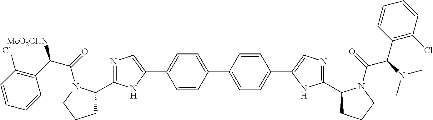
C1=CC(C2=CC=C(C3=CN=C(C4CCCN4C(=O)C(N(C)C)C4=C(Cl)C=CC=C4)N3)C=C2)=CC=C1C1=CN=C(C2CCCN2C(=O)C(C2=C(Cl)C=CC=C2)[MeO2CHN])N1
